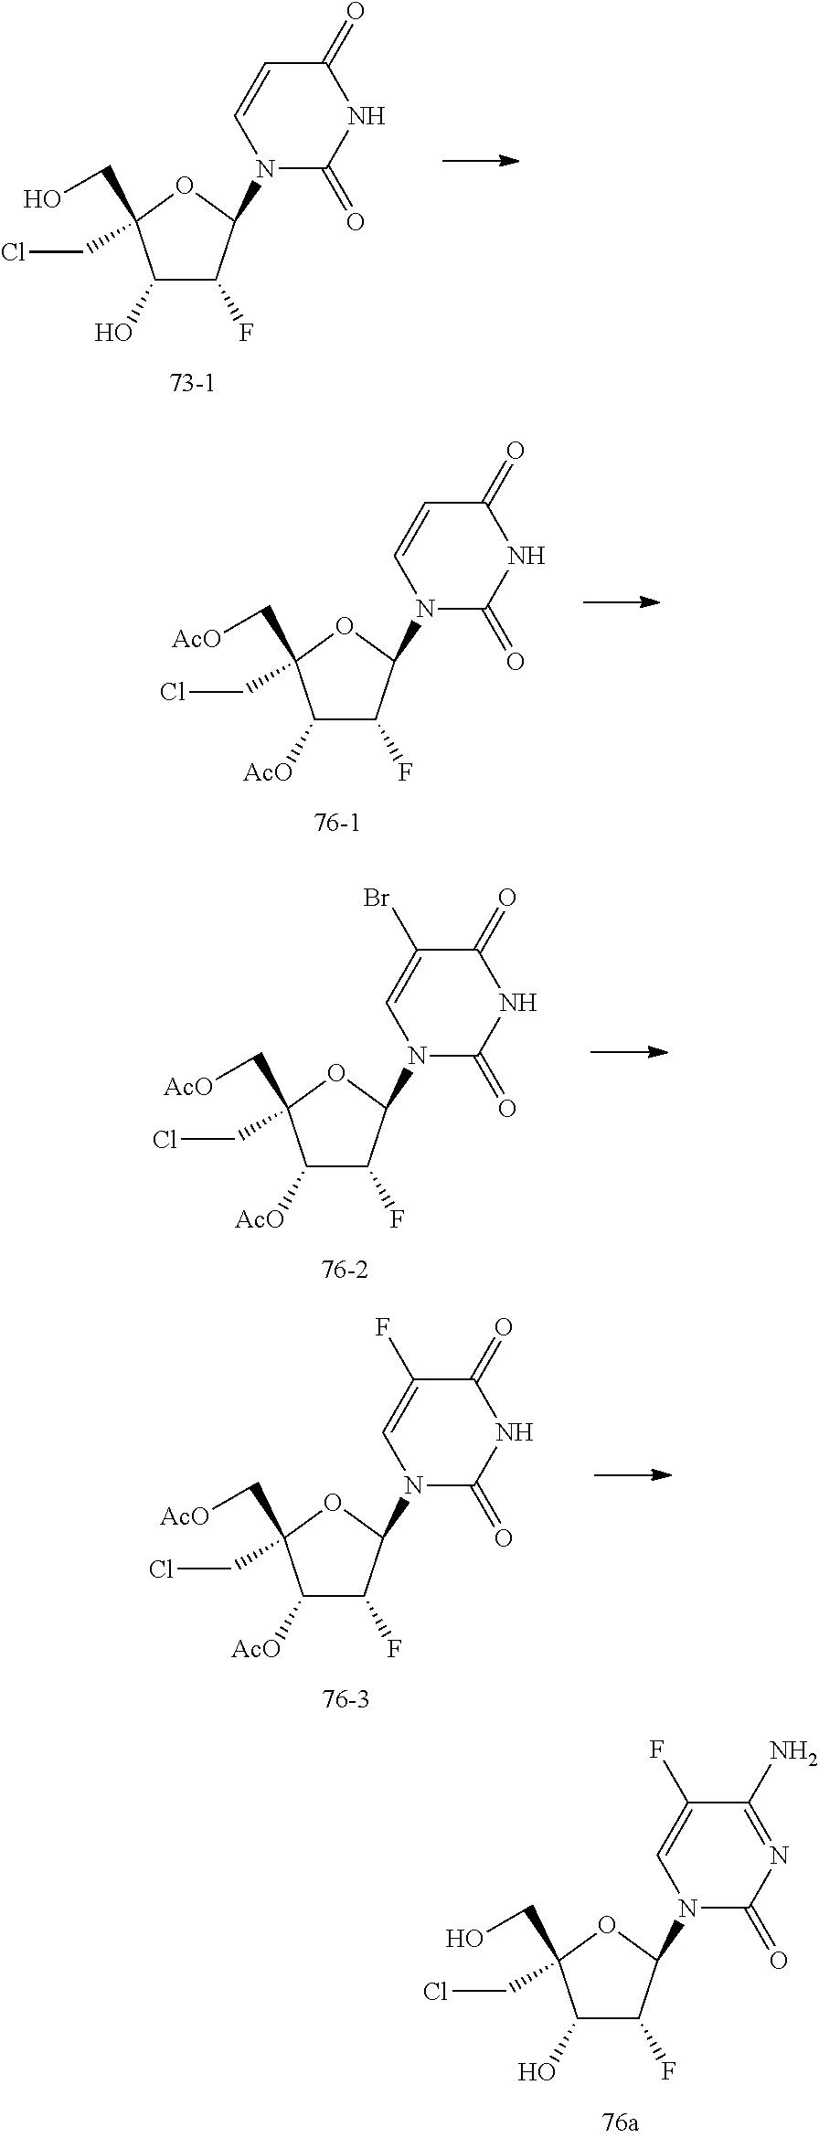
C1(O)C(F)C(N2C(=O)NC(=O)C=C2)OC1(CO)CCl.C1([AcO])C(F)C(N2C(=O)NC(=O)C=C2)OC1(C[AcO])CCl.C1([AcO])C(F)C(N2C(=O)NC(=O)C(Br)=C2)OC1(C[AcO])CCl.C1([AcO])C(F)C(N2C(=O)NC(=O)C(F)=C2)OC1(C[AcO])CCl.C1(O)C(F)C(N2C(=O)N=C(N)C(F)=C2)OC1(CO)CCl
